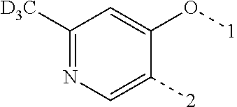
C1([D3C])=NC=C([2])C(O[1])=C1
